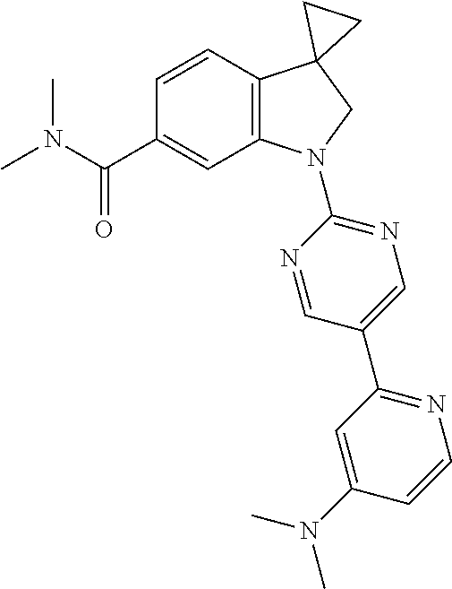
N(C(C1=CC2=C(C=C1)C1(CN2C2=NC=C(C3=NC=CC(N(C)C)=C3)C=N2)CC1)=O)(C)C
